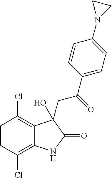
C1=CC(Cl)=C2C(=C1Cl)C(O)(CC(C1=CC=C(N3CC3)C=C1)=O)C(=O)N2
